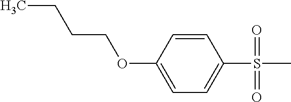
C1(S(=O)(C)=O)=CC=C(OCCCC)C=C1
